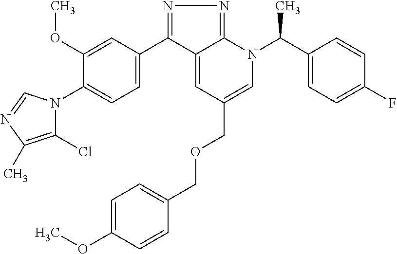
C1(C2=NN=C3C2=CC(COCC2=CC=C(OC)C=C2)=CN3C(C2=CC=C(F)C=C2)C)=CC=C(N2C(Cl)=C(C)N=C2)C(OC)=C1
